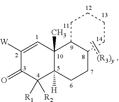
C1([W])=CC2(C)C([H])(C([R1])([R2])C1=O)CCC1C2CCCC1.c[(R3)y]
